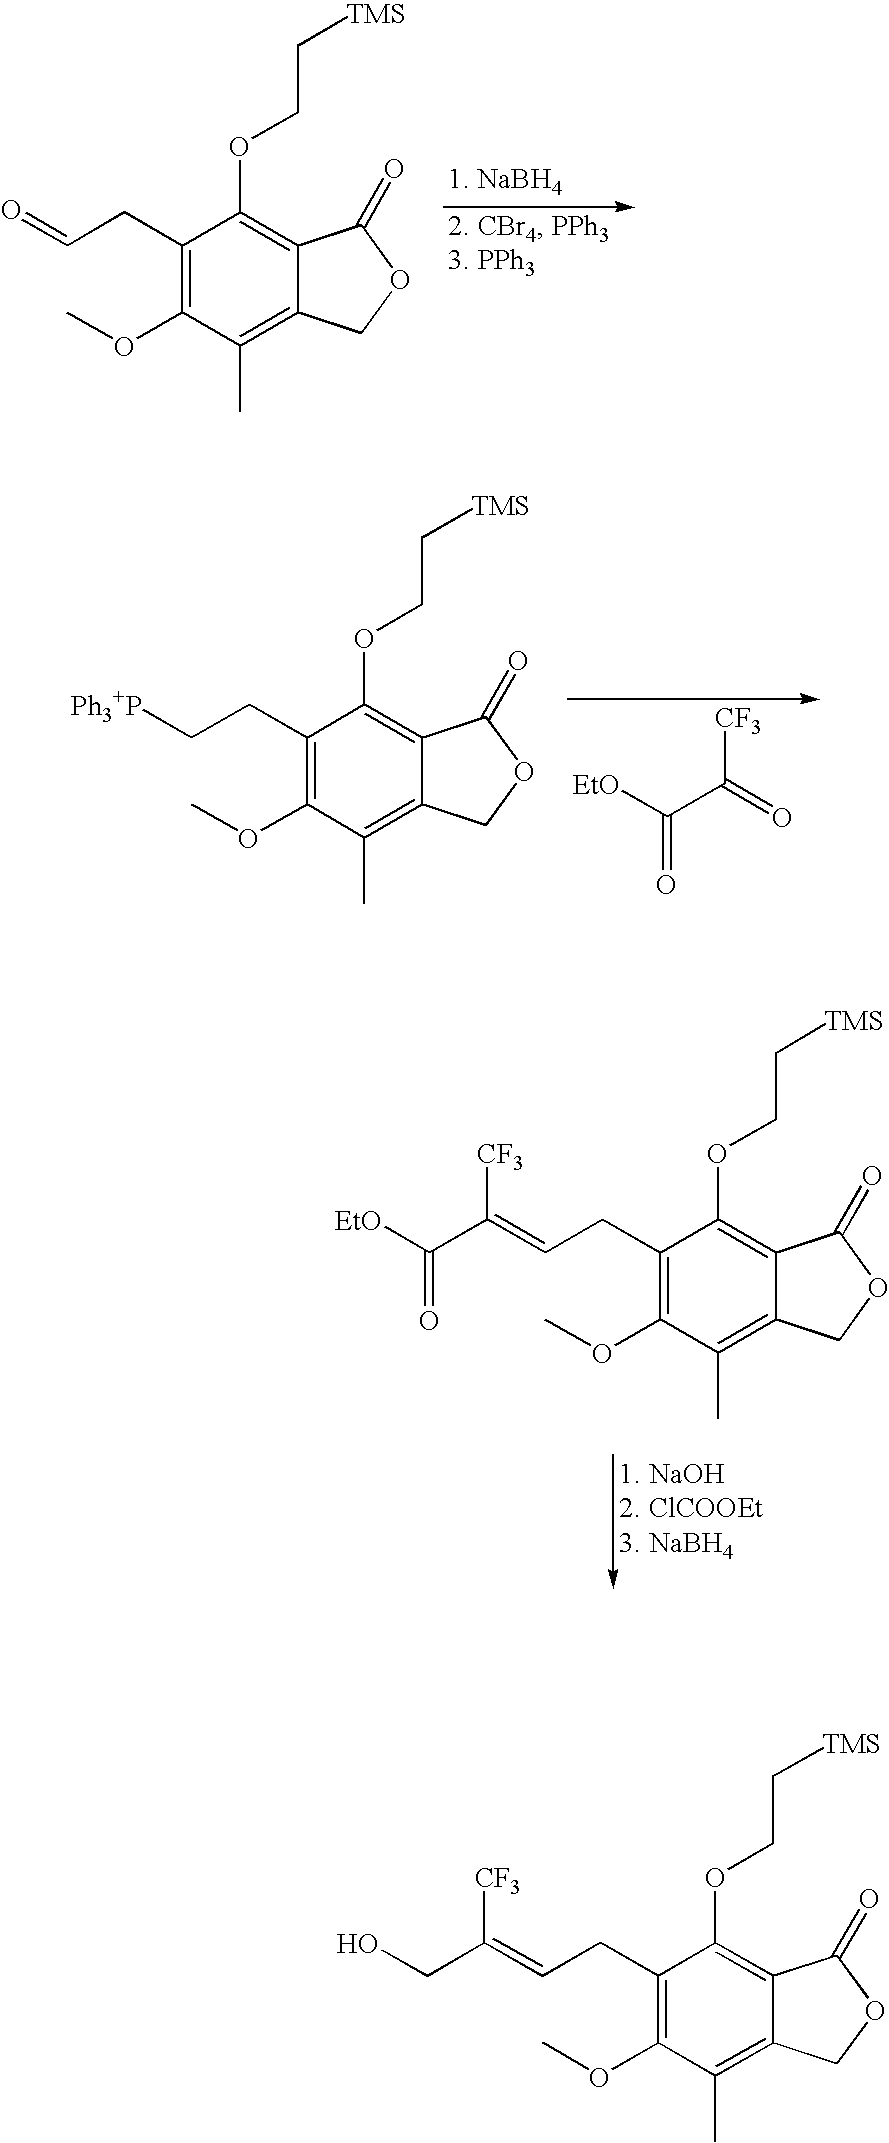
C(C1=C(OC)C(C)=C2C(=C1OCC[TMS])C(=O)OC2)C=O.C(C1=C(OC)C(C)=C2C(=C1OCC[TMS])C(=O)OC2)C[Ph3+P].C(=O)([EtO])C(=O)[CF3].C(C1=C(OC)C(C)=C2C(=C1OCC[TMS])C(=O)OC2)C=C(C([EtO])=O)[CF3].C(C1=C(OC)C(C)=C2C(=C1OCC[TMS])C(=O)OC2)C=C(CO)[CF3]
